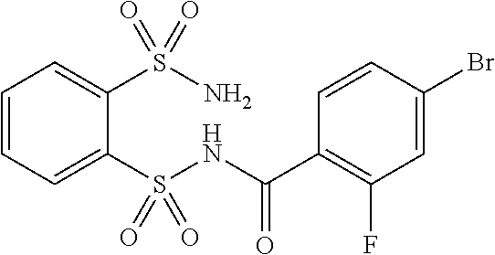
C1=CC=C(S(NC(C2=C(F)C=C(Br)C=C2)=O)(=O)=O)C(S(N)(=O)=O)=C1
